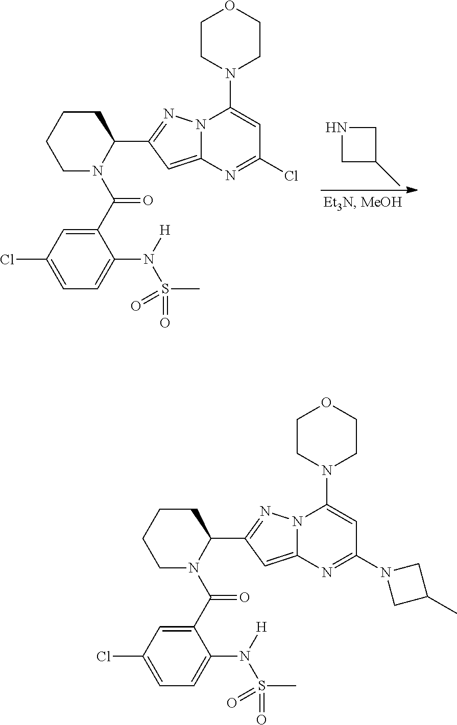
N1CC(C)C1.C1N(C(C2=CC(Cl)=CC=C2N([H])S(=O)(C)=O)=O)C(C2=NN3C(=C2)N=C(Cl)C=C3N2CCOCC2)CCC1.C1N(C(C2=CC(Cl)=CC=C2N([H])S(=O)(C)=O)=O)C(C2=NN3C(=C2)N=C(N2CC(C)C2)C=C3N2CCOCC2)CCC1
